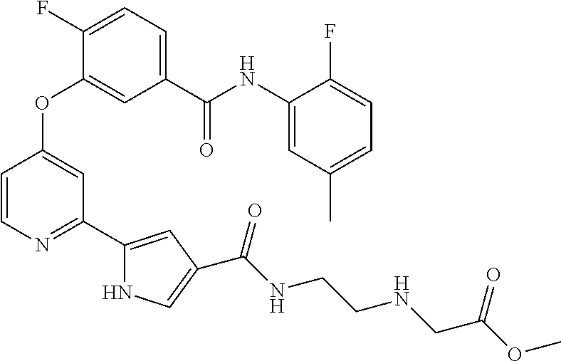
C1=C(C(=O)NC2=CC(C)=CC=C2F)C=C(OC2=CC(C3=CC(C(NCCNCC(OC)=O)=O)=CN3)=NC=C2)C(F)=C1
